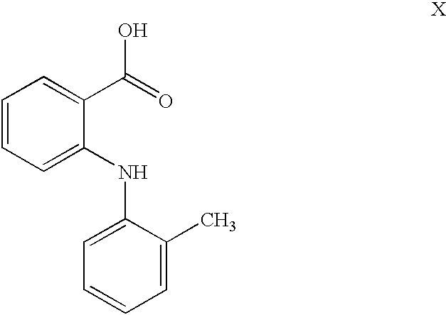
C1=CC=C(NC2=CC=CC=C2C)C(C(O)=O)=C1
